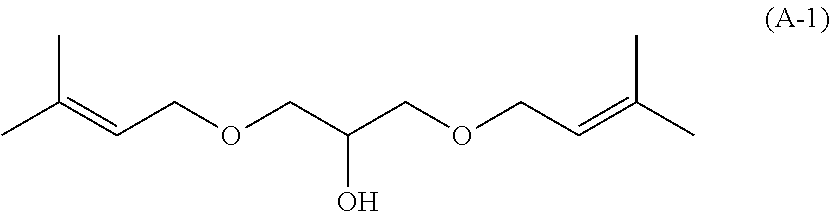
CC(=CCOCC(COCC=C(C)C)O)C
